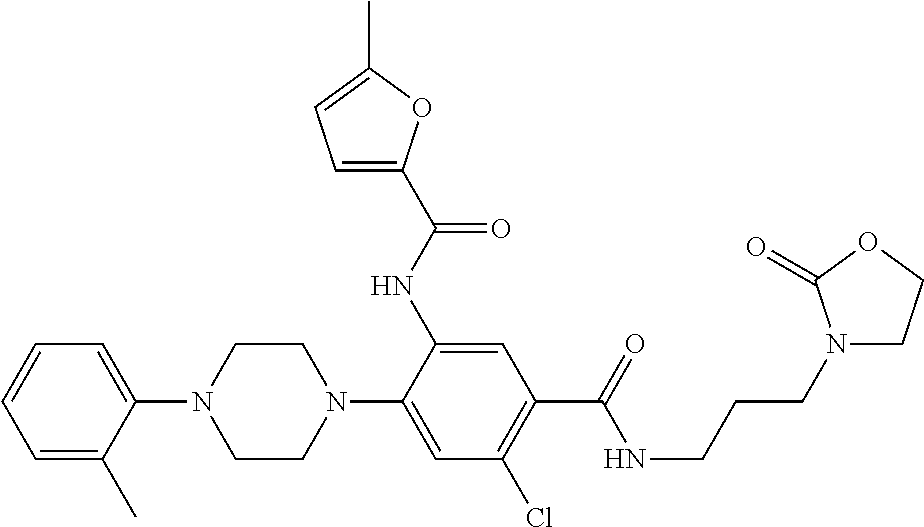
C1=C(C)C(N2CCN(C3=CC(Cl)=C(C(=O)NCCCN4CCOC4=O)C=C3NC(C3=CC=C(C)O3)=O)CC2)=CC=C1
